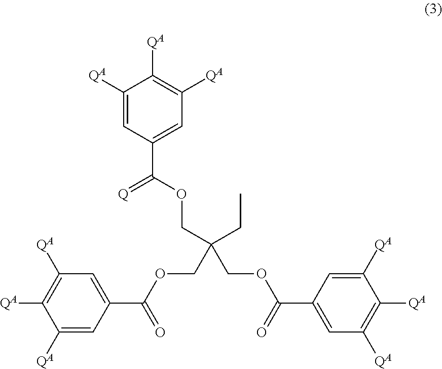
C1([QA])=CC(C(OCC(CC)(COC(C2=CC([QA])=C([QA])C([QA])=C2)=O)COC(C2=CC([QA])=C([QA])C([QA])=C2)=O)=[Q])=CC([QA])=C1[QA]
